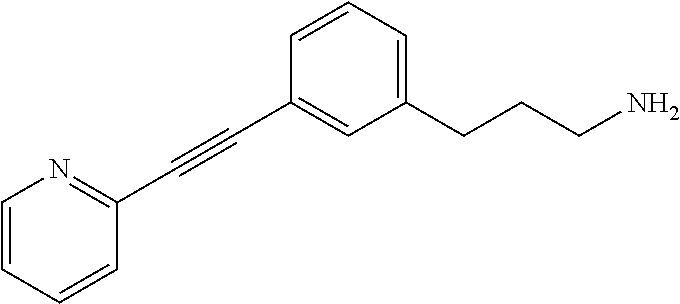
C(#CC1=CC(CCCN)=CC=C1)C1=NC=CC=C1
